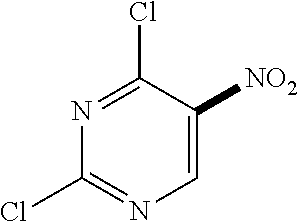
N1=C(Cl)C([NO2])=CN=C1Cl
